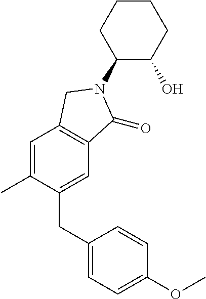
C1=C(C)C(CC2=CC=C(OC)C=C2)=CC2=C1CN(C1C(O)CCCC1)C2=O
